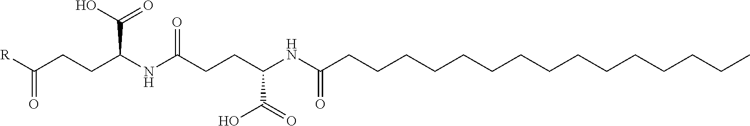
N(C(CCC(NC(CCCCCCCCCCCCCCC)=O)C(=O)O)=O)C(CCC([R])=O)C(=O)O
